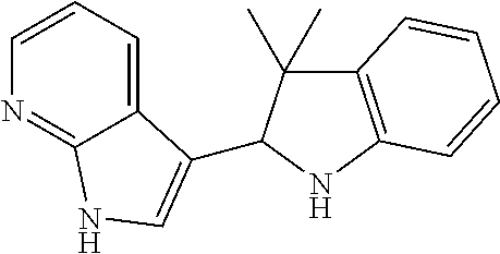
C12=CC=CN=C1NC=C2C1C(C)(C)C2=C(N1)C=CC=C2
